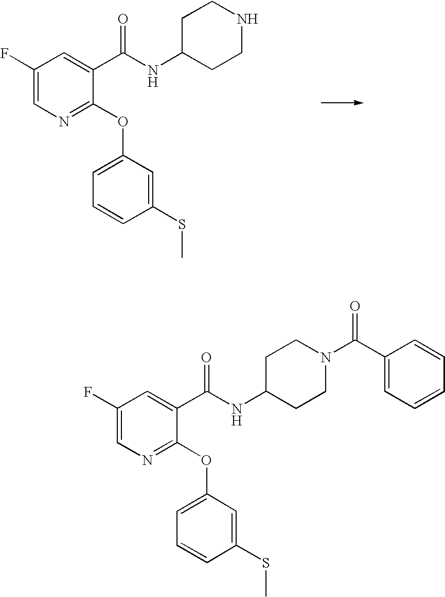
C1(F)=CN=C(OC2=CC=CC(SC)=C2)C(C(NC2CCNCC2)=O)=C1.C1(F)=CN=C(OC2=CC=CC(SC)=C2)C(C(NC2CCN(C(=O)C3=CC=CC=C3)CC2)=O)=C1
